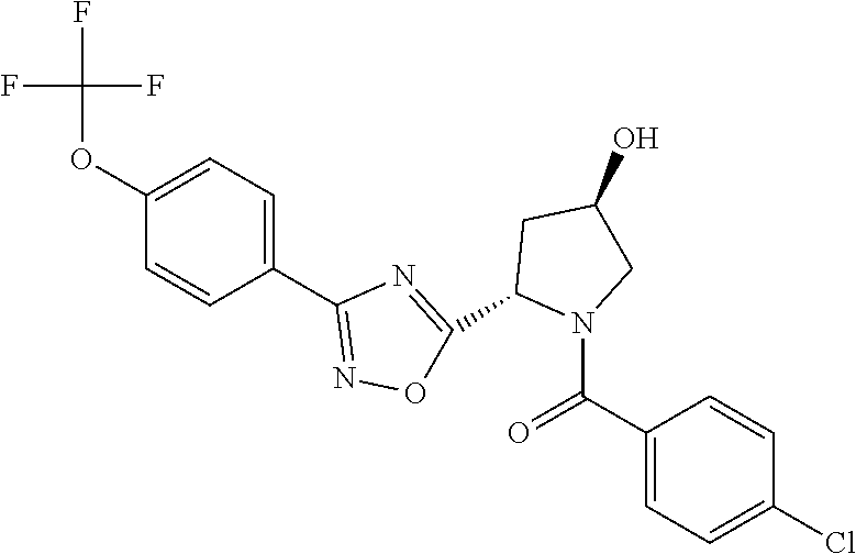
C1(OC(F)(F)F)=CC=C(C2=NOC(C3N(C(C4=CC=C(Cl)C=C4)=O)CC(O)C3)=N2)C=C1
